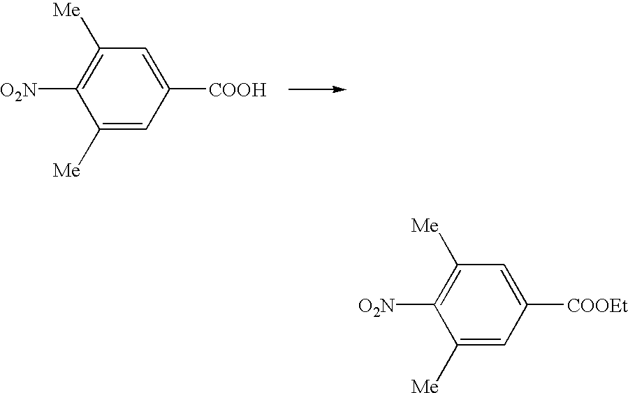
C1([Me])=CC([COOH])=CC([Me])=C1[O2N].C1([Me])=CC([COOEt])=CC([Me])=C1[O2N]
